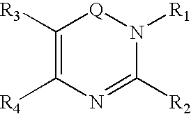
C1([R3])=C([R4])N=C([R2])N([R1])[Q]1
